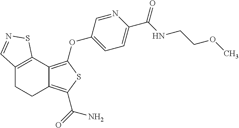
C12=C(OC3=CC=C(C(=O)NCCOC)N=C3)SC(C(=O)N)=C1CCC1=C2SN=C1
